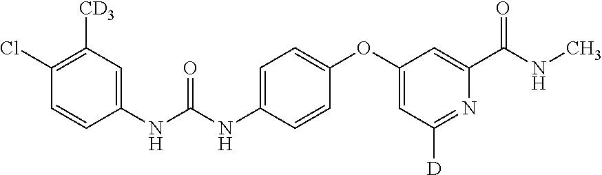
C1(Cl)=C([CD3])C=C(NC(NC2=CC=C(OC3=CC([D])=NC(C(NC)=O)=C3)C=C2)=O)C=C1
